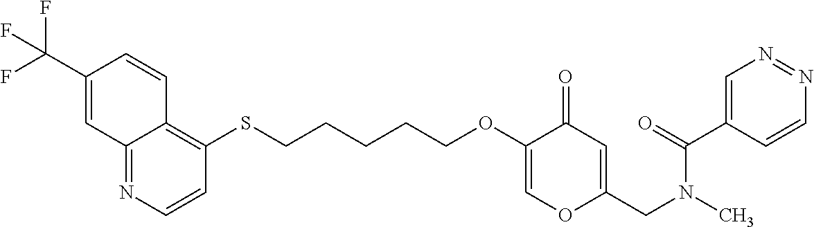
C12=NC=CC(SCCCCCOC3=COC(CN(C)C(=O)C4=CN=NC=C4)=CC3=O)=C1C=CC(C(F)(F)F)=C2
